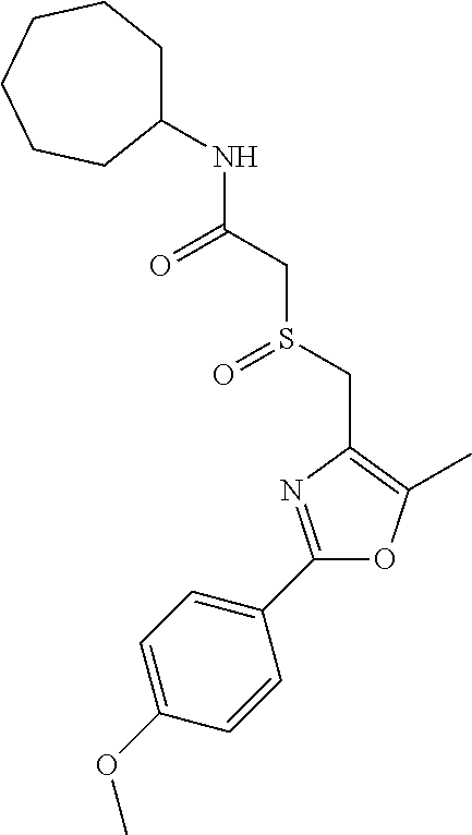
C1=C(OC)C=CC(C2=NC(CS(CC(=O)NC3CCCCCC3)=O)=C(C)O2)=C1
